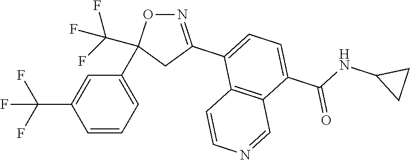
N1=C(C2=CC=C(C(=O)NC3CC3)C3=C2C=CN=C3)CC(C2=CC=CC(C(F)(F)F)=C2)(C(F)(F)F)O1
